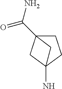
C12(C(N)=O)CCC(N)(C1)C2
